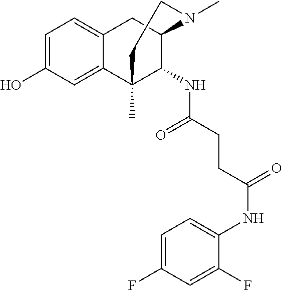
C1=C(O)C=C2C(=C1)CC1C(NC(=O)CCC(NC3=CC=C(F)C=C3F)=O)C2(C)CCN1C
